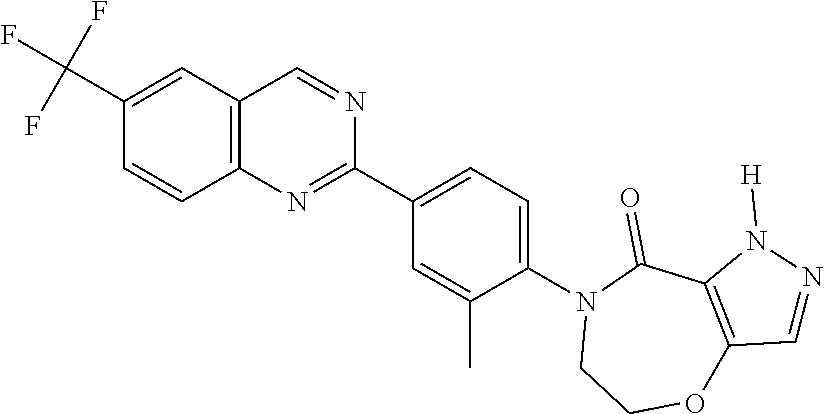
N1([H])N=CC2=C1C(=O)N(C1=CC=C(C3=NC4=C(C=N3)C=C(C(F)(F)F)C=C4)C=C1C)CCO2
